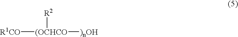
[R1CO][(OCHCO]([)nOH])[R2]
